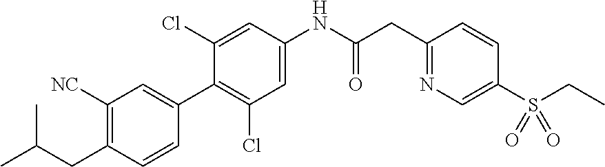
C1(CC(C)C)=C([NC])C=C(C2=C(Cl)C=C(NC(CC3=NC=C(S(CC)(=O)=O)C=C3)=O)C=C2Cl)C=C1
